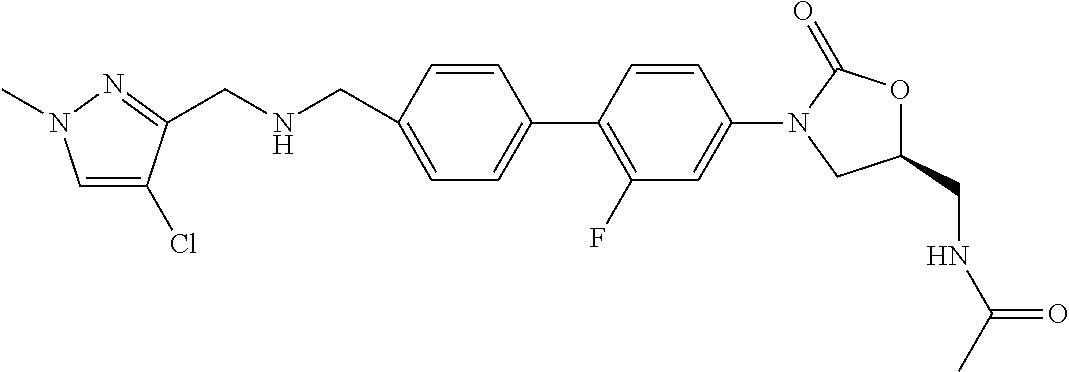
C1=C(CNCC2=NN(C)C=C2Cl)C=CC(C2=C(F)C=C(N3CC(CNC(=O)C)OC3=O)C=C2)=C1
